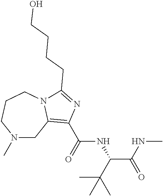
N1(C)CC2=C(C(=O)NC(C(C)(C)C)C(NC)=O)N=C(CCCCO)N2CCC1
